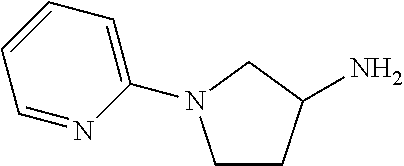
C1(N2CCC(N)C2)=CC=CC=N1
